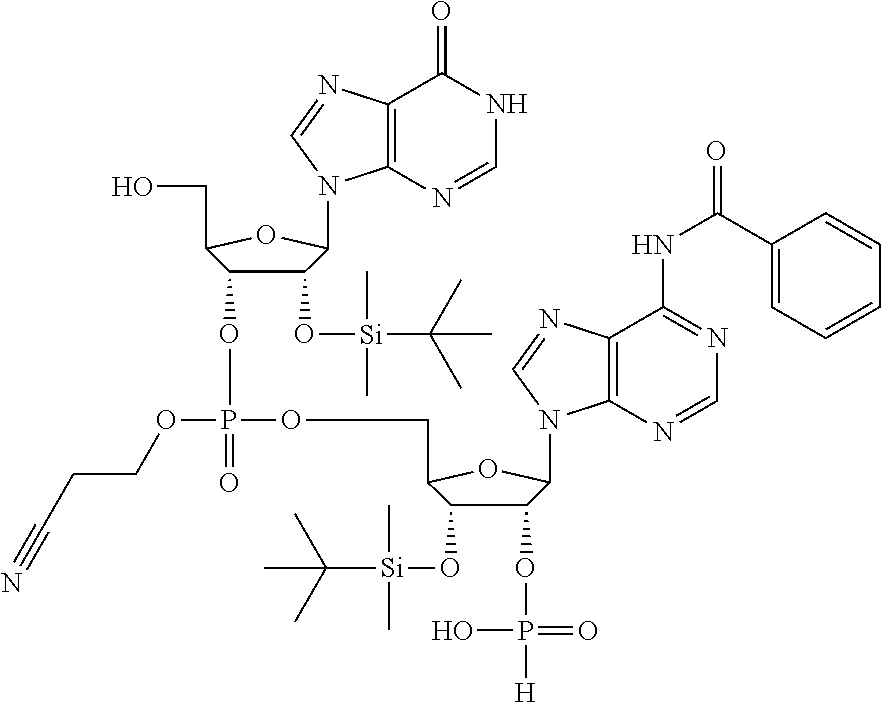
C1(OP([H])(=O)O)C(O[Si](C(C)(C)C)(C)C)C(COP(OCCC#N)(OC2C(O[Si](C(C)(C)C)(C)C)C(N3C4=C(C(=O)NC=N4)N=C3)OC2CO)=O)OC1N1C2=C(C(NC(C3=CC=CC=C3)=O)=NC=N2)N=C1
